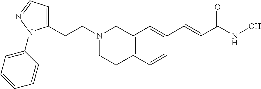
C12=C(C=CC(C=CC(NO)=O)=C1)CCN(CCC1=CC=NN1C1=CC=CC=C1)C2
